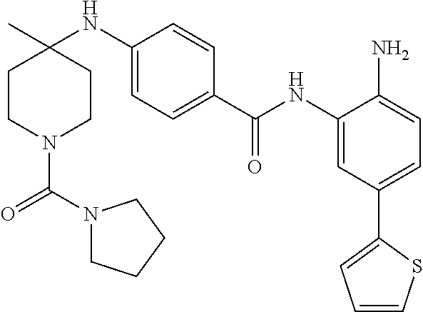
C1CN(C(N2CCCC2)=O)CCC1(NC1=CC=C(C(NC2=CC(C3=CC=CS3)=CC=C2N)=O)C=C1)C
